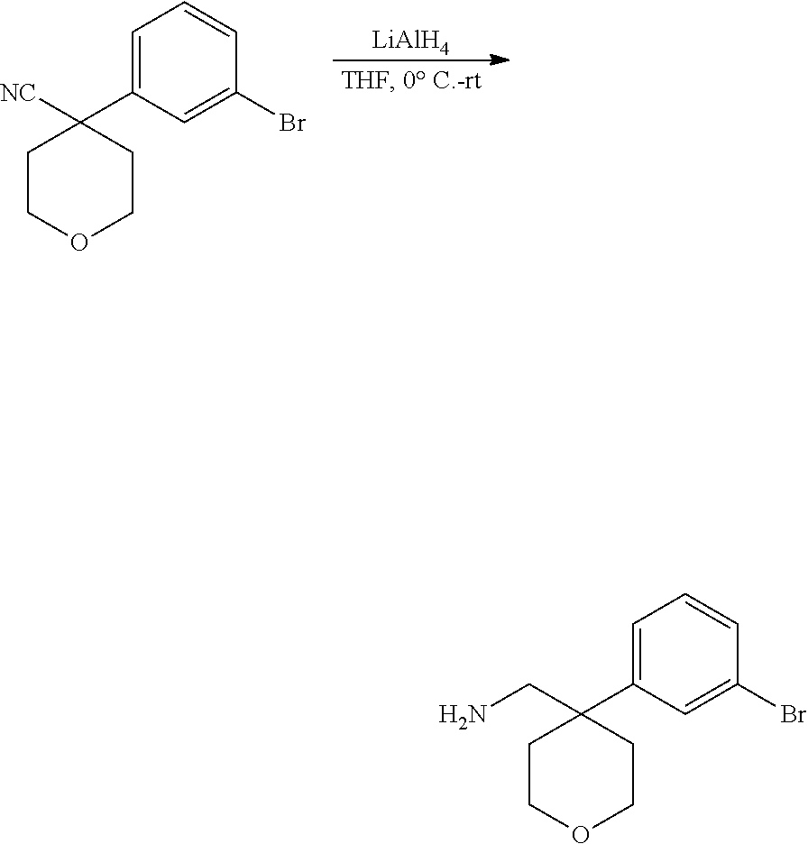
[LiAlH4].C1COCCC1([NC])C1=CC=CC(Br)=C1.C1COCCC1(CN)C1=CC=CC(Br)=C1
